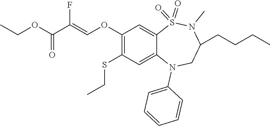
C1=C(N2CC(CCCC)N(C)S(=O)(=O)C3=CC(OC=C(F)C(=O)OCC)=C(SCC)C=C23)C=CC=C1
